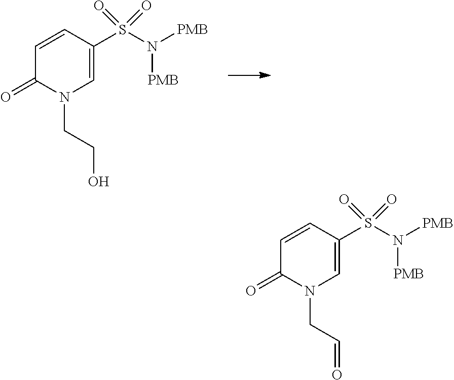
C1=CC(S(N([PMB])[PMB])(=O)=O)=CN(CCO)C1=O.C1=CC(S(N([PMB])[PMB])(=O)=O)=CN(CC=O)C1=O
